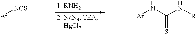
[Ar][NCS].[Ar]NC(N[R])=S
